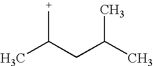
CC(CC(C)C)[+]
